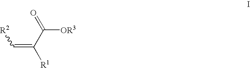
C(=C(C(=O)[OR3])[R1])[R2]
